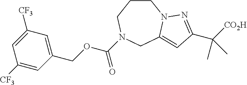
C1([CF3])=CC(COC(N2CCCN3C(=CC(C([CO2H])(C)C)=N3)C2)=O)=CC([CF3])=C1
